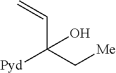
C=CC([Pyd])(C[Me])O
